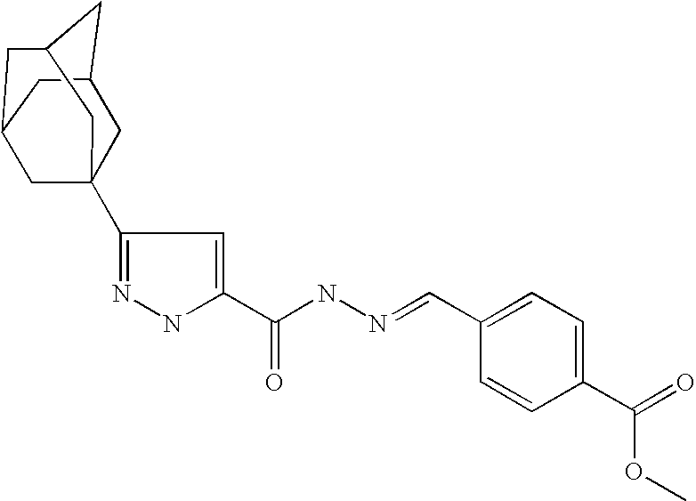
C1C2CC3CC(CC1(C1=NNC(C(NN=CC4=CC=C(C(=O)OC)C=C4)=O)=C1)C3)C2
